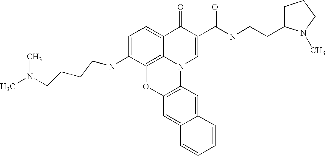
C1=C(NCCCCN(C)C)C2=C3C(=C1)C(=O)C(C(NCCC1CCCN1C)=O)=CN3C1=C(O2)C=C2C(=C1)C=CC=C2
